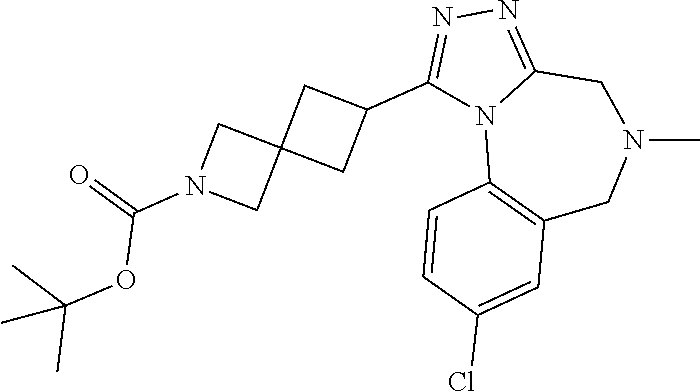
C1(C2CC3(C2)CN(C(=O)OC(C)(C)C)C3)=NN=C2N1C1=C(CN(C)C2)C=C(Cl)C=C1
